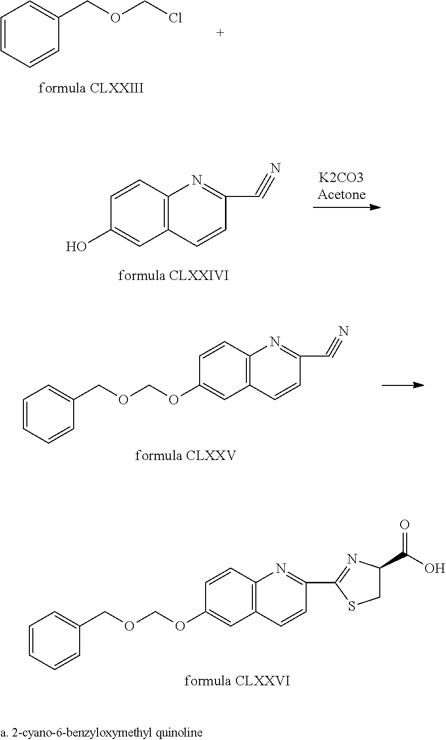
C1=CC=CC(COCCl)=C1.C12=C(C=CC(O)=C1)N=C(C#N)C=C2.C12=C(C=CC(OCOCC3=CC=CC=C3)=C1)N=C(C#N)C=C2.C12=C(C=CC(OCOCC3=CC=CC=C3)=C1)N=C(C1=NC(C(O)=O)CS1)C=C2
